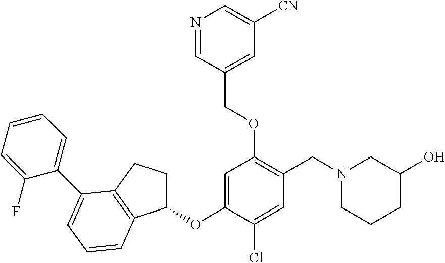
C1=C(OC2CCC3=C2C=CC=C3C2=CC=CC=C2F)C(Cl)=CC(CN2CCCC(O)C2)=C1OCC1=CC([CN])=CN=C1
